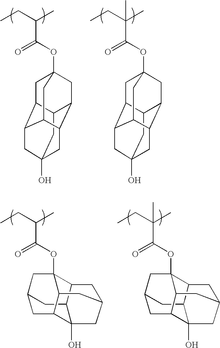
CCC(C)C(=O)OC12CC3C4CC5(O)CC(C(C1)C3C5)C4C2.CCC(C)(C(=O)OC12CC3C4CC5(O)CC(C(C1)C3C5)C4C2)C.CCC(C)C(=O)OC12C3C4CC(CC5C4(O)CC(C3)CC15)C2.CCC(C)(C(=O)OC12C3C4CC(CC5C4(O)CC(C3)CC15)C2)C
